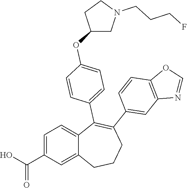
C1=C(C(O)=O)C=C2C(=C1)C(C1=CC=C(OC3CN(CCCF)CC3)C=C1)=C(C1=CC3=C(C=C1)OC=N3)CCC2
